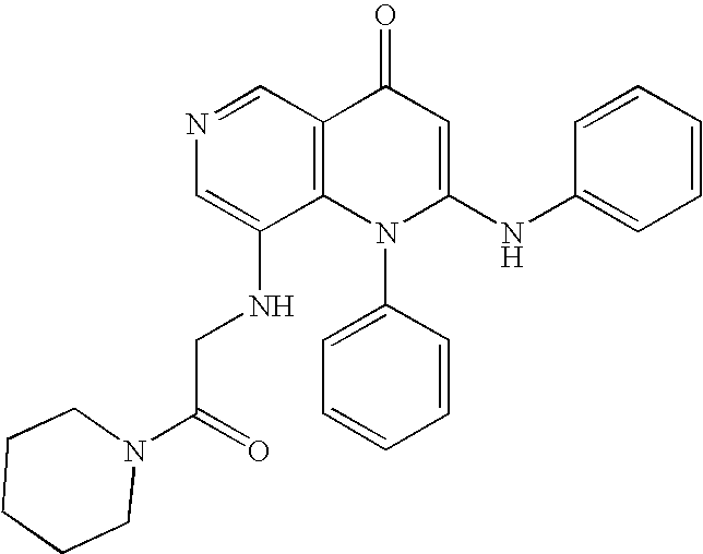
C1(NCC(=O)N2CCCCC2)=CN=CC2=C1N(C1=CC=CC=C1)C(NC1=CC=CC=C1)=CC2=O
